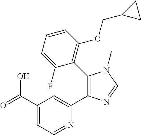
C1(C(=O)O)=CC=NC(C2=C(C3=C(OCC4CC4)C=CC=C3F)N(C)C=N2)=C1
